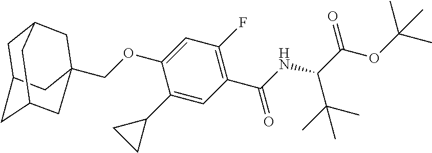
C1C2CC3CC(COC4=CC(F)=C(C(NC(C(OC(C)(C)C)=O)C(C)(C)C)=O)C=C4C4CC4)(CC1C3)C2
